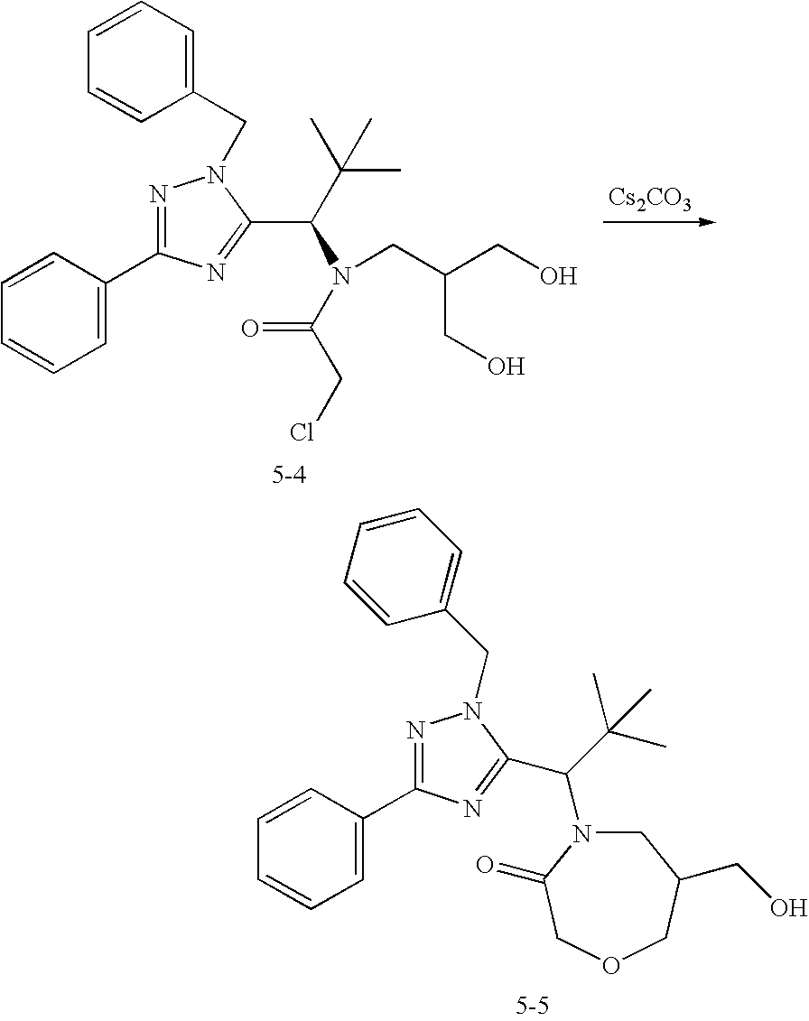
C1=C(C2=NN(CC3=CC=CC=C3)C(C(C(C)(C)C)N(CC(CO)CO)C(CCl)=O)=N2)C=CC=C1.[Cs2CO3].C1=C(C2=NN(CC3=CC=CC=C3)C(C(C(C)(C)C)N3CC(CO)COCC3=O)=N2)C=CC=C1
